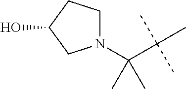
N1(C(C(C)(C)C)(C)C)CCC(O)C1
